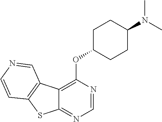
C12=C(OC3CCC(N(C)C)CC3)N=CN=C1SC1=C2C=NC=C1
